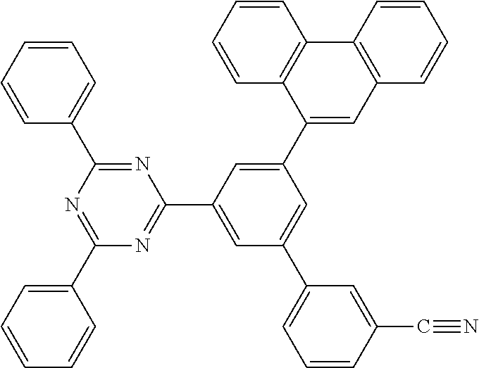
C1=CC=C(C2=NC(C3=CC=CC=C3)=NC(C3=CC(C4=CC=CC(C#N)=C4)=CC(C4=CC5=C(C6=C4C=CC=C6)C=CC=C5)=C3)=N2)C=C1
